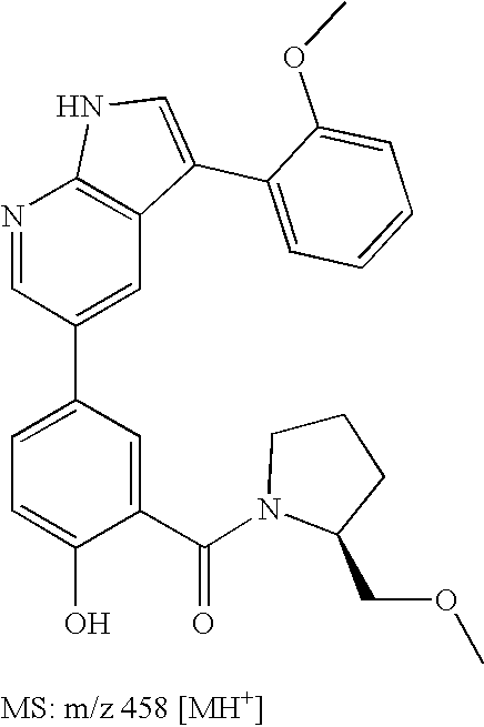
N1=CC(C2=CC=C(O)C(C(N3CCCC3COC)=O)=C2)=CC2=C1NC=C2C1=CC=CC=C1OC
